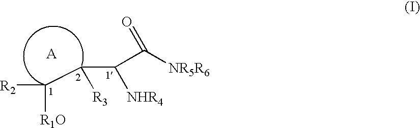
[R2]C([R1O])C(C([NHR4])C([NR5R6])=O)[R3].[A]
